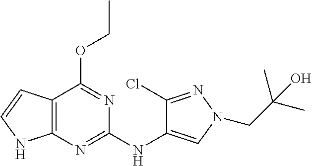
C12=C(N=C(NC3=CN(CC(C)(C)O)N=C3Cl)N=C1OCC)NC=C2
